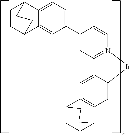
C12=CC3=C(C=C1[Ir]N1=C2C=C(C2=CC=C4C(=C2)C2CCC4CC2)C=C1)C1CCC3CC1
